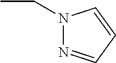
CCN1N=CC=C1
